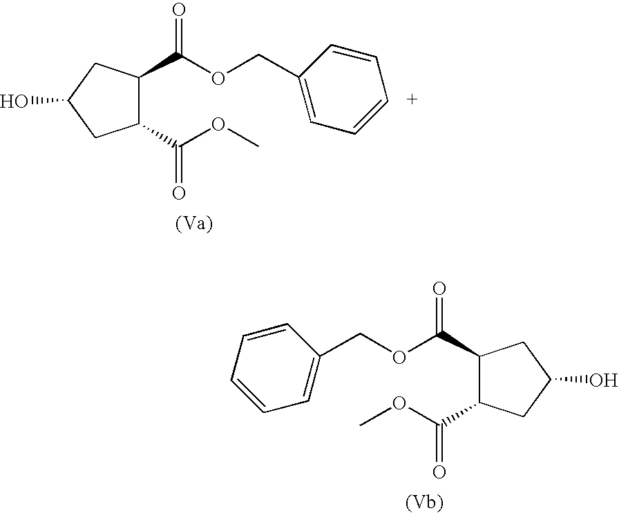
C1(C(OC)=O)C(C(OCC2=CC=CC=C2)=O)CC(O)C1.C1(C(OC)=O)C(C(OCC2=CC=CC=C2)=O)CC(O)C1
